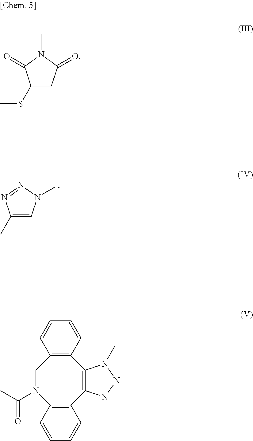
C1(C)=CN(C)N=N1.C1(SC)CC(=O)N(C)C1=O.C12=C(CN(C(C)=O)C3=C(C4=C1N(C)NN4)C=CC=C3)C=CC=C2
